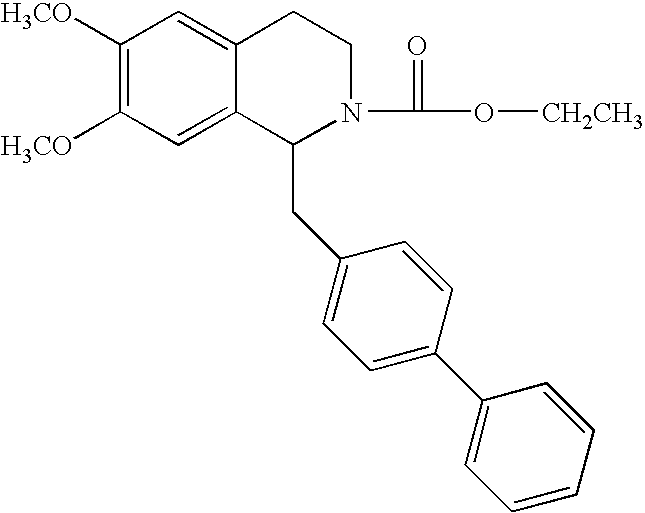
C1([H3CO])=C([H3CO])C=C2C(=C1)CCN(C(O[CH2CH3])=O)C2CC1=CC=C(C2=CC=CC=C2)C=C1
